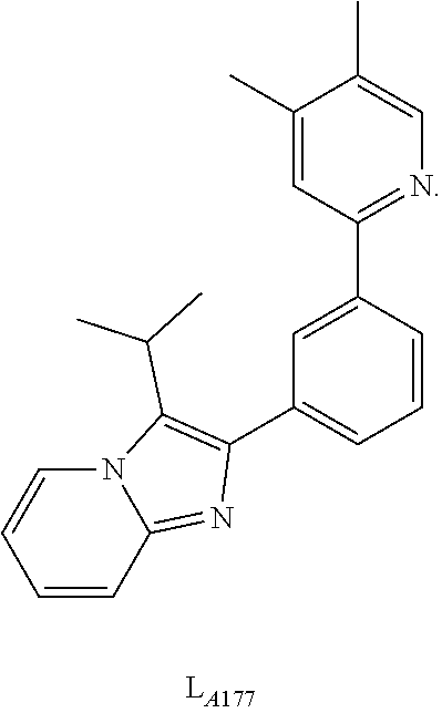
C1(C2=C(C(C)C)N3C(=N2)C=CC=C3)=CC=CC(C2=NC=C(C)C(C)=C2)=C1
